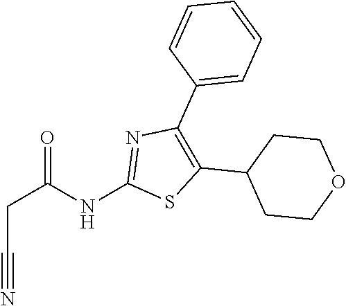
C1=CC=C(C2=C(C3CCOCC3)SC(NC(CC#N)=O)=N2)C=C1
